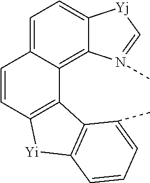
C1=C2C(=C3C(=C1)[Yj]C=N3C)C1=C(C=C2)[Yi]C2=C1C(C)=CC=C2
